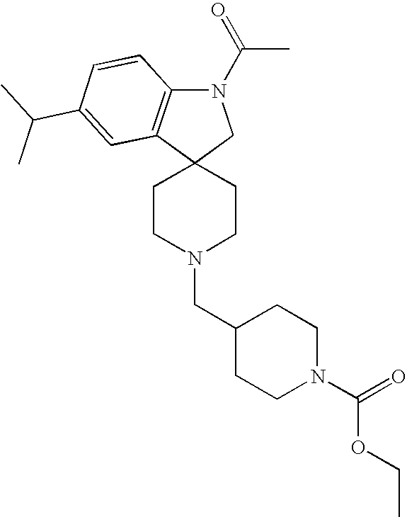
C1CN(CC2CCN(C(=O)OCC)CC2)CCC12CN(C(C)=O)C1=C2C=C(C(C)C)C=C1
